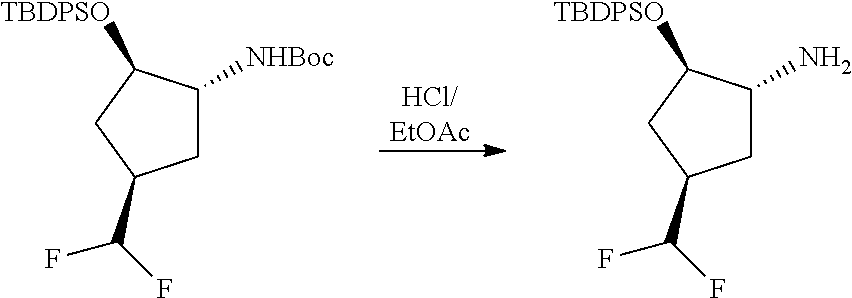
[HCl/EtOAc].C1C([NHBoc])C([TBDPSO])CC1C(F)F.C1C(N)C([TBDPSO])CC1C(F)F
